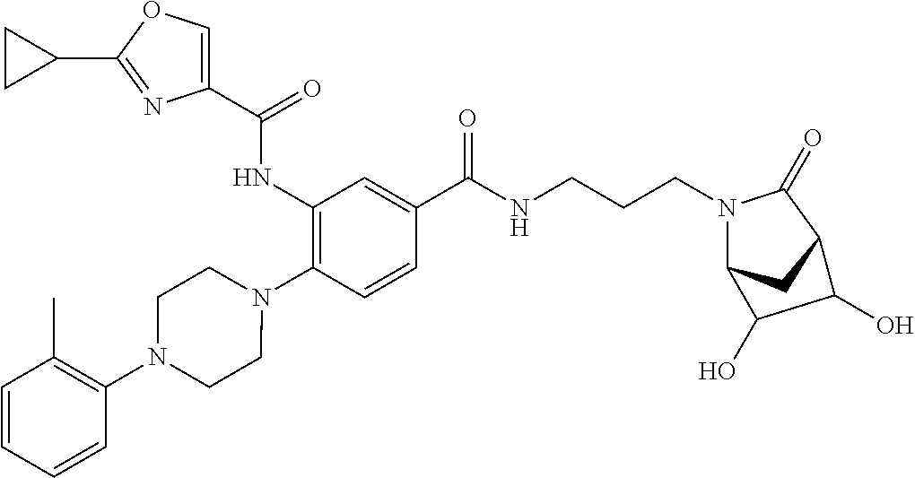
C1(NC(=O)C2=COC(C3CC3)=N2)=C(N2CCN(C3=C(C)C=CC=C3)CC2)C=CC(C(NCCCN2C3CC(C2=O)C(O)C3O)=O)=C1
